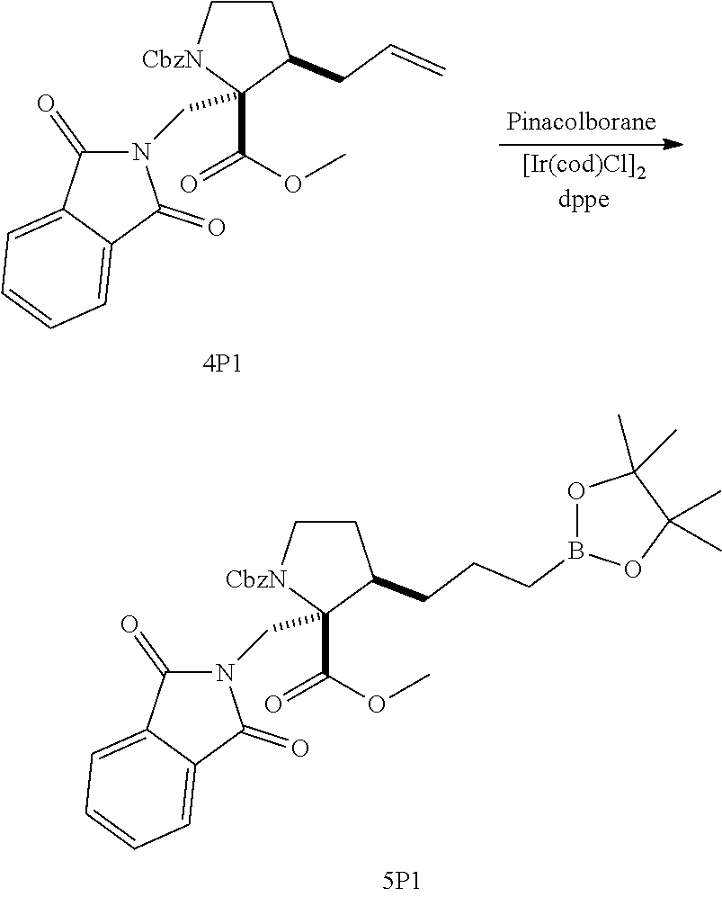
C1C[CbzN]C(C(OC)=O)(CN2C(=O)C3=CC=CC=C3C2=O)C1CC=C.C1C[CbzN]C(C(OC)=O)(CN2C(=O)C3=CC=CC=C3C2=O)C1CCCB1OC(C)(C)C(C)(C)O1
